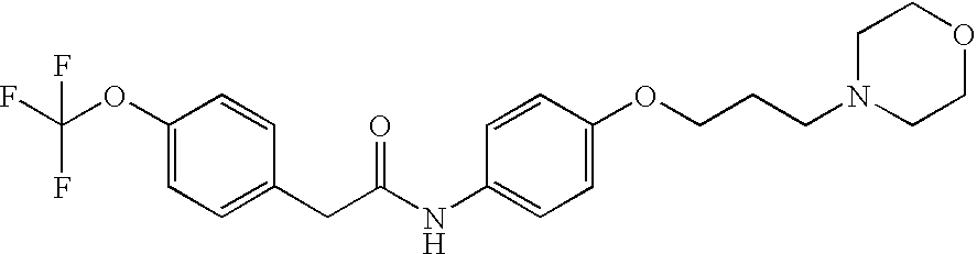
C1(OC(F)(F)F)=CC=C(CC(NC2=CC=C(OCCCN3CCOCC3)C=C2)=O)C=C1
